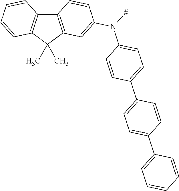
C12=C(C(C)(C)C3=C1C=CC(N(C1=CC=C(C4=CC=C(C5=CC=CC=C5)C=C4)C=C1)[#])=C3)C=CC=C2
